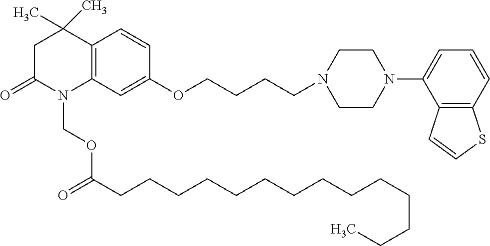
C12=C(C=C(OCCCCN3CCN(C4=CC=CC5=C4C=CS5)CC3)C=C1)N(COC(CCCCCCCCCCCCCC)=O)C(=O)CC2(C)C
